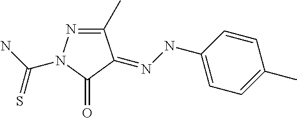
C1(C)=NN(C(=S)N)C(=O)C1=NNC1=CC=C(C)C=C1
